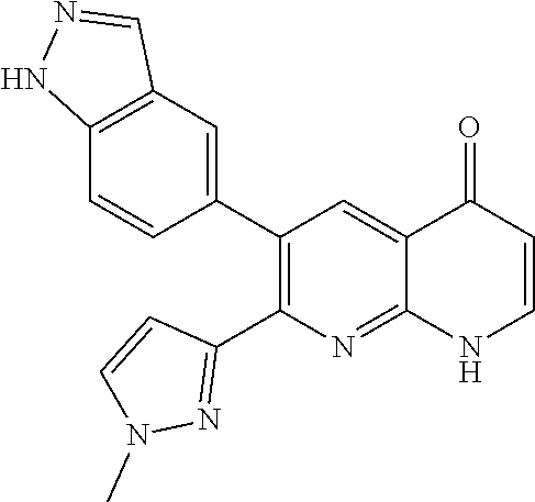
C12=C(C=C(C3=C(C4=NN(C)C=C4)N=C4C(=C3)C(=O)C=CN4)C=C1)C=NN2
